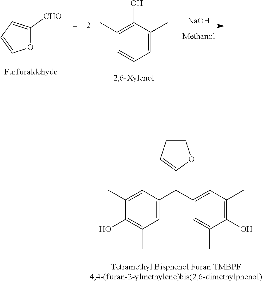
O1C=CC=C1C(C1=CC(C)=C(O)C(C)=C1)C1=CC(C)=C(O)C(C)=C1.C1(C)=C(O)C(C)=CC=C1.[NaOH].C1([CHO])=CC=CO1
